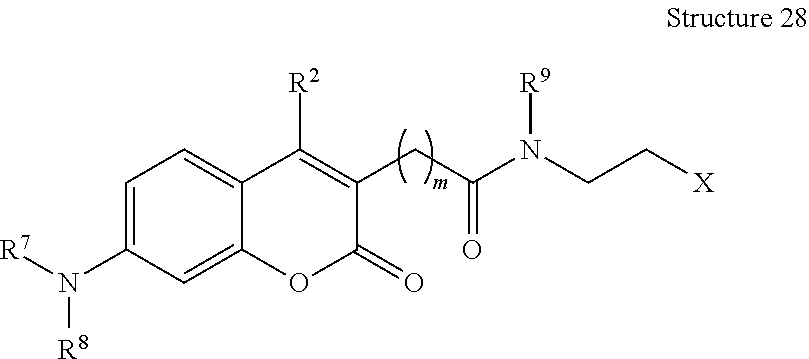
C12=CC=C(N([R7])[R8])C=C1OC(=O)C(CC(N(CC[X])[R9])=O)=C2[R2]
